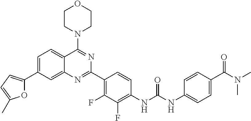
C1=C(C2=CC=C(C)O2)C=C2C(=C1)C(N1CCOCC1)=NC(C1=C(F)C(F)=C(NC(NC3=CC=C(C(N(C)C)=O)C=C3)=O)C=C1)=N2
